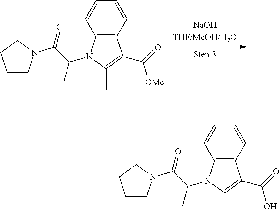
C12=C(C=CC=C1)C(C([OMe])=O)=C(C)N2C(C)C(=O)N1CCCC1.C12=C(C=CC=C1)C(C(O)=O)=C(C)N2C(C)C(=O)N1CCCC1
